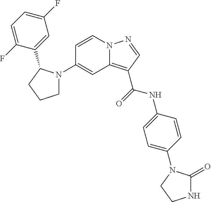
C1(N2CCCC2C2=CC(F)=CC=C2F)=CC2=C(C(=O)NC3=CC=C(N4C(=O)NCC4)C=C3)C=NN2C=C1
